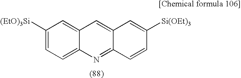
C1([(EtO)3Si])=CC=C2C(=C1)C=C1C(=N2)C=CC([Si(OEt)3])=C1
